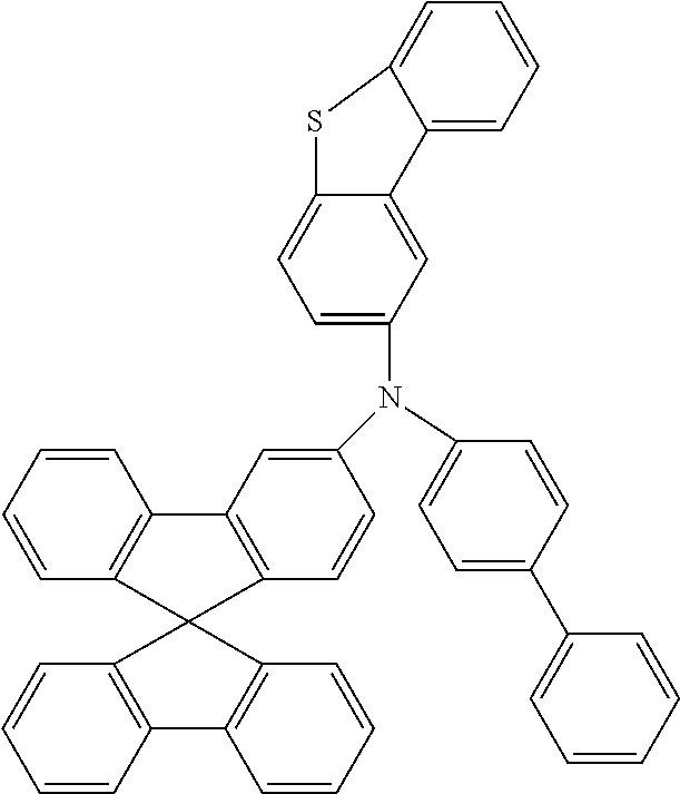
C1(C2=CC=CC=C2)=CC=C(N(C2=CC=C3C(=C2)C2=CC=CC=C2S3)C2=CC3=C(C=C2)C2(C4=C3C=CC=C4)C3=C(C=CC=C3)C3=C2C=CC=C3)C=C1
